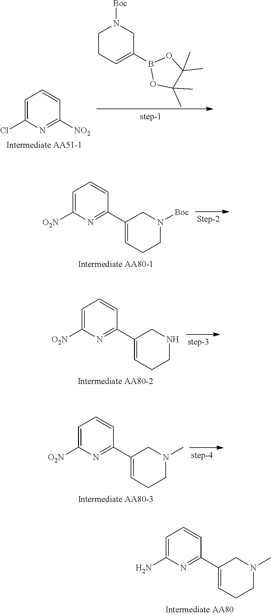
C1CC=C(B2OC(C)(C)C(C)(C)O2)CN1[Boc].C1=CC=C(Cl)N=C1[NO2].C1=CC=C([O2N])N=C1C1=CCCN([Boc])C1.C1=CC=C([O2N])N=C1C1=CCCNC1.C1=CC=C([O2N])N=C1C1=CCCN(C)C1.C1=CC=C(N)N=C1C1=CCCN(C)C1
